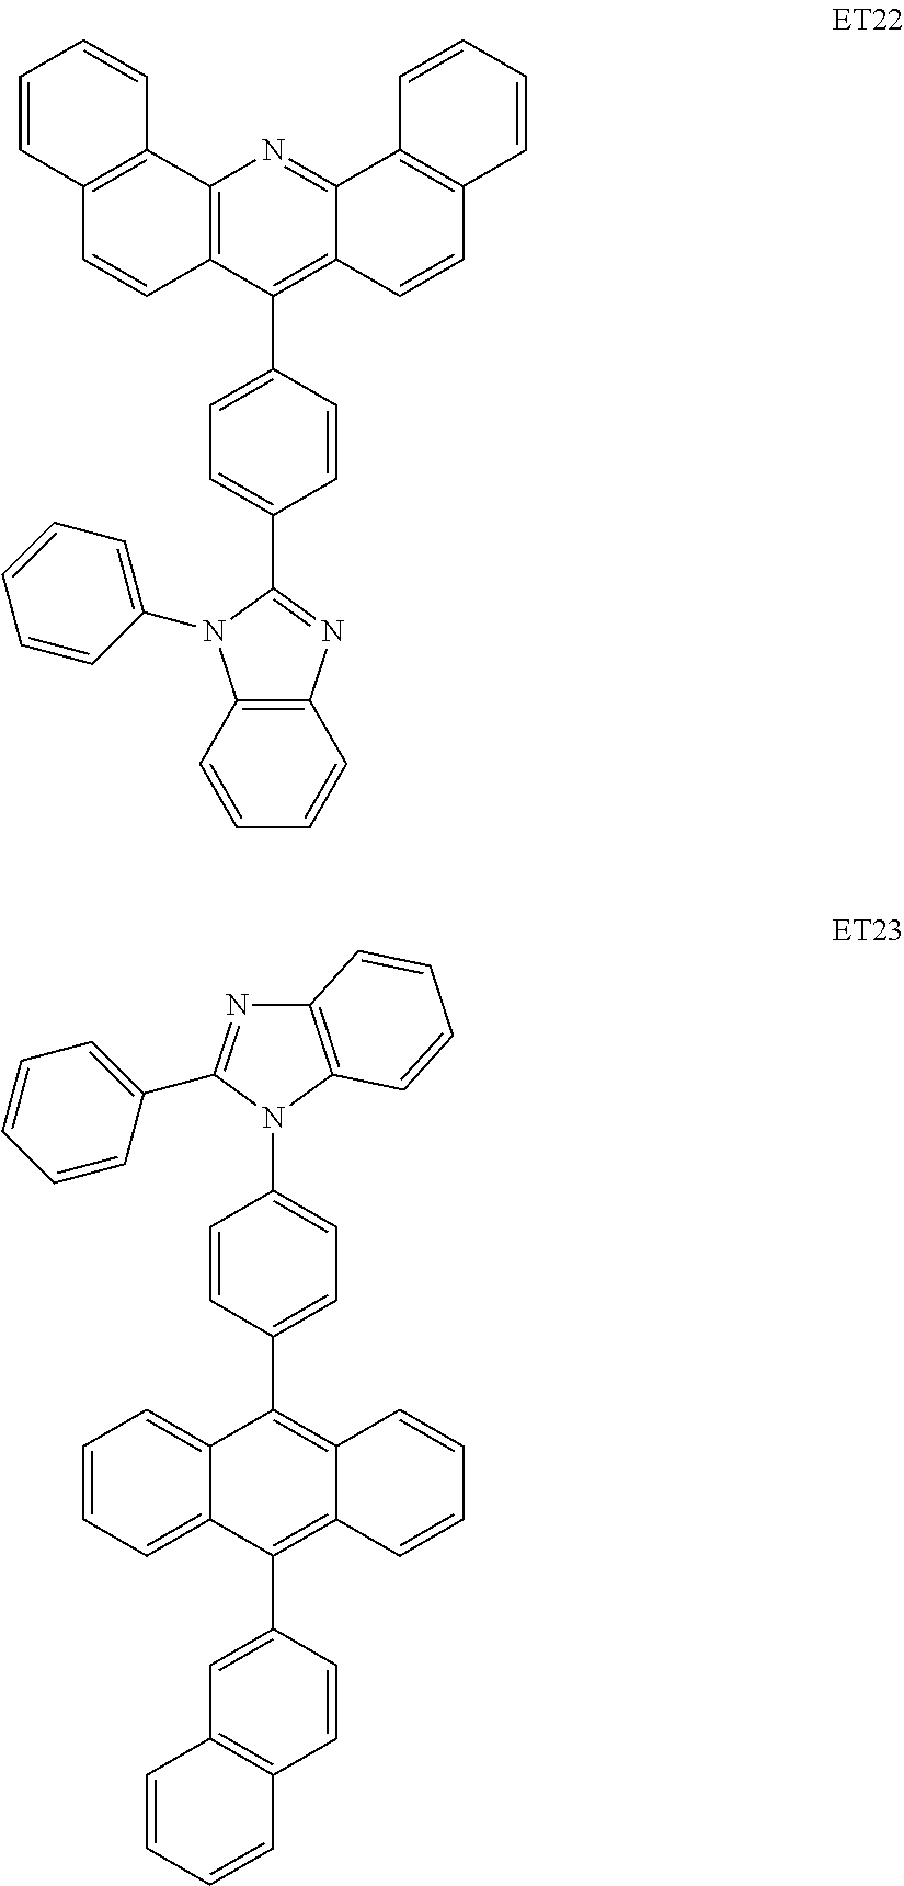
C12=C(C3=C(C=C1)C(C1=CC=C(C4=NC5=C(N4C4=CC=CC=C4)C=CC=C5)C=C1)=C1C(=N3)C3=C(C=C1)C=CC=C3)C=CC=C2.C1=CC=C2C(=C1)C(C1=CC=C(N3C4=C(N=C3C3=CC=CC=C3)C=CC=C4)C=C1)=C1C(=C2C2=CC3=C(C=C2)C=CC=C3)C=CC=C1
